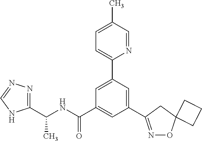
C1(C(NC(C2=CC(C3=NOC4(C3)CCC4)=CC(C3=CC=C(C)C=N3)=C2)=O)C)=NN=CN1
